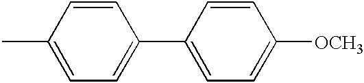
CC1=CC=C(C2=CC=C([OCH3])C=C2)C=C1
